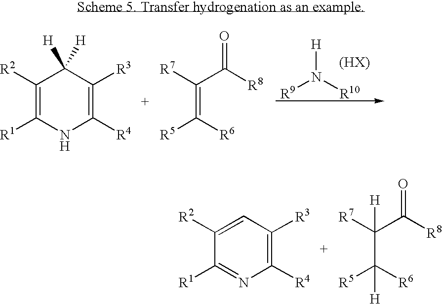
C1([R2])=C([R1])NC([R4])=C([R3])C1([H])[H].C(=C([R6])[R5])(C([R8])=O)[R7].[H]N([R10])[R9].C1([R2])=CC([R3])=C([R4])N=C1[R1].C(C([R6])([R5])[H])(C([R8])=O)([R7])[H]
